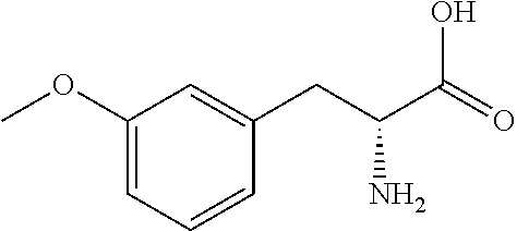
C1=C(OC)C=C(CC(C(=O)O)N)C=C1
